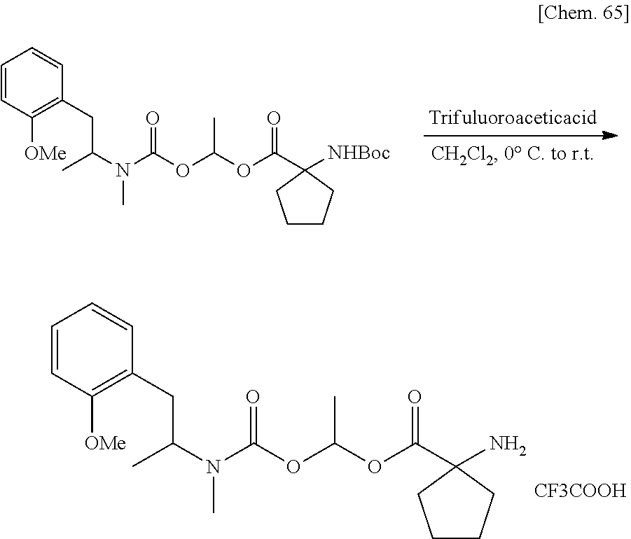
N(C)(C(CC1=C([OMe])C=CC=C1)C)C(OC(OC(C1([NHBoc])CCCC1)=O)C)=O.N(C)(C(CC1=C([OMe])C=CC=C1)C)C(OC(OC(C1(N)CCCC1)=O)C)=O.[CF3COOH]
